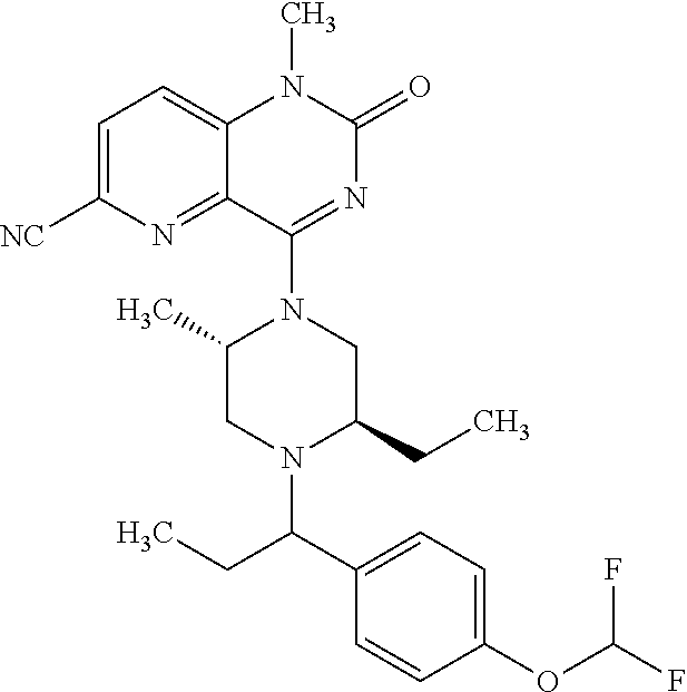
C1=C([NC])N=C2C(=C1)N(C)C(=O)N=C2N1C(C)CN(C(C2=CC=C(OC(F)F)C=C2)CC)C(CC)C1
